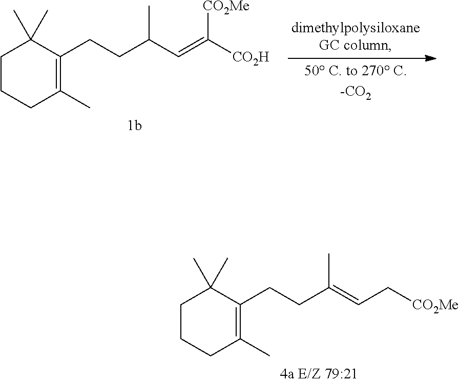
C1CCC(C)=C(CCC(C=C([CO2H])[CO2Me])C)C1(C)C.C1CCC(C)=C(CCC(=CC[CO2Me])C)C1(C)C
